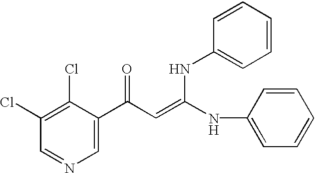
C1(Cl)=C(Cl)C=NC=C1C(C=C(NC1=CC=CC=C1)NC1=CC=CC=C1)=O
